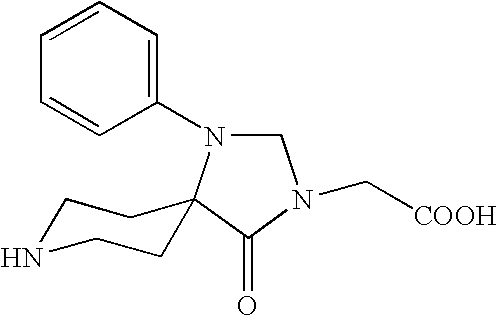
C1=CC(N2CN(C[COOH])C(=O)C23CCNCC3)=CC=C1
